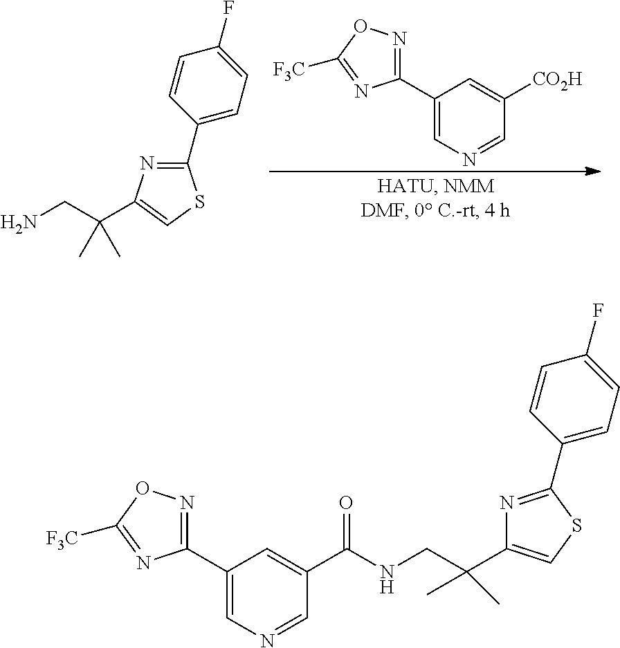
C1(C2=NC(C(CN)(C)C)=CS2)=CC=C(F)C=C1.C1(C2=NOC([F3C])=N2)=CN=CC([CO2H])=C1.C1(C2=NOC([F3C])=N2)=CN=CC(C(NCC(C2=CSC(C3=CC=C(F)C=C3)=N2)(C)C)=O)=C1
